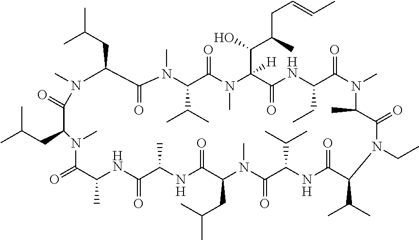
CC(CC1N(C)C(=O)C(CC(C)C)N(C)C(=O)C(C)NC(=O)C(C)NC(=O)C(CC(C)C)N(C)C(=O)C(C(C)C)NC(=O)C(C(C)C)N(CC)C(=O)C(C)N(C)C(=O)C(CC)NC(=O)C(C(C(C)CC=CC)O)([H])N(C)C(=O)C(C(C)C)N(C)C1=O)C
